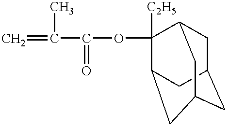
O(C(C(=C)C)=O)C1([C2H5])C2CC3CC(CC1C3)C2
